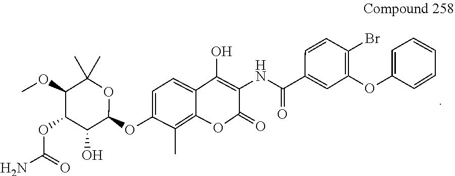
C1=CC=CC(OC2=C(Br)C=CC(C(=O)NC3=C(O)C4=CC=C(OC5OC(C)(C)C(OC)C(OC(N)=O)C5O)C(C)=C4OC3=O)=C2)=C1
